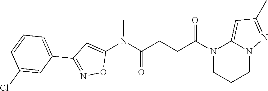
C1(N(C(CCC(N2CCCN3C2=CC(C)=N3)=O)=O)C)=CC(C2=CC=CC(Cl)=C2)=NO1
